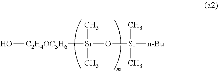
O[C2H4OC3H6][Si](C)(C)O[Si](C)(C)[n-Bu]
